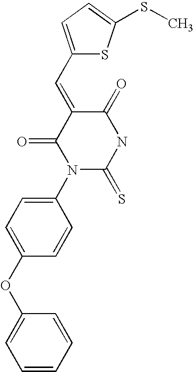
O=C1C(=CC2=CC=C(SC)S2)C(=O)N(C2=CC=C(OC3=CC=CC=C3)C=C2)C(=S)N1
